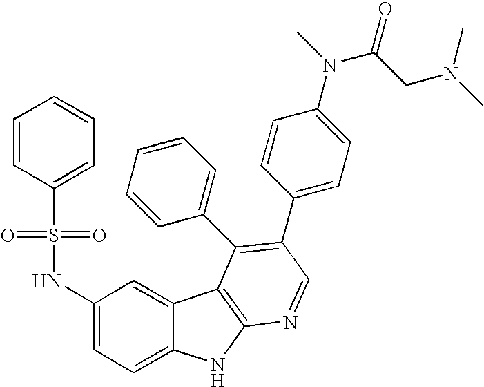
C1(NS(C2=CC=CC=C2)(=O)=O)=CC=C2C(=C1)C1=C(N2)N=CC(C2=CC=C(N(C)C(CN(C)C)=O)C=C2)=C1C1=CC=CC=C1
